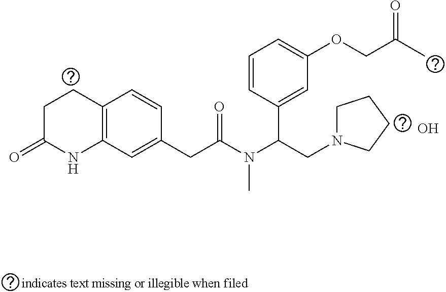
O.C12=C(C=C(CC(N(C(CN3CCCC3)C3=CC(OCC(C)=O)=CC=C3)C)=O)C=C1)NC(=O)CC2
